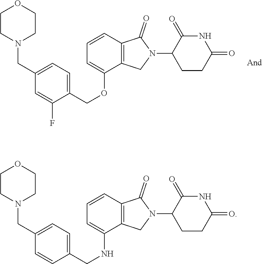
C1=C(OCC2=CC=C(CN3CCOCC3)C=C2F)C2=C(C=C1)C(=O)N(C1CCC(=O)NC1=O)C2.C1=C(NCC2=CC=C(CN3CCOCC3)C=C2)C2=C(C=C1)C(=O)N(C1CCC(=O)NC1=O)C2
